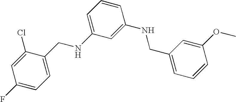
C1(F)=CC=C(CNC2=CC=CC(NCC3=CC=CC(OC)=C3)=C2)C(Cl)=C1
